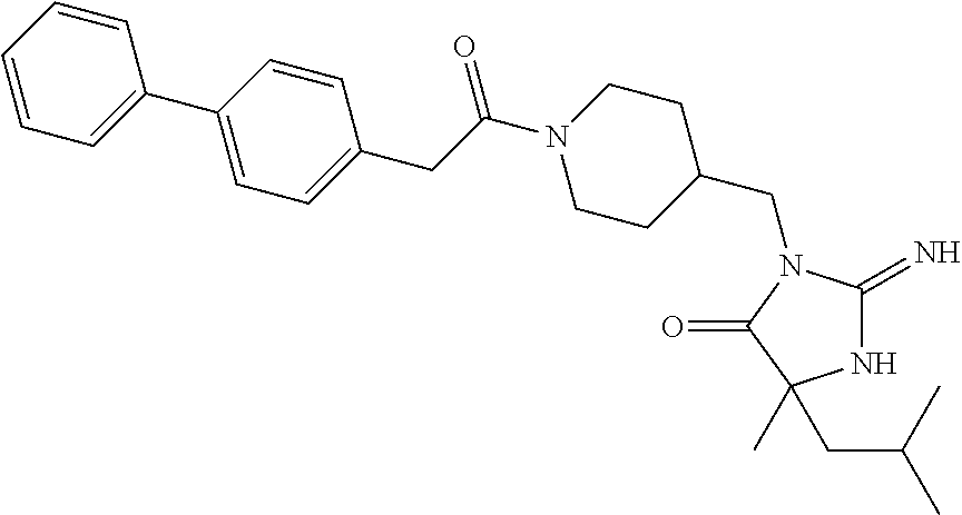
N1C(=N)N(CC2CCN(C(CC3=CC=C(C4=CC=CC=C4)C=C3)=O)CC2)C(=O)C1(CC(C)C)C
